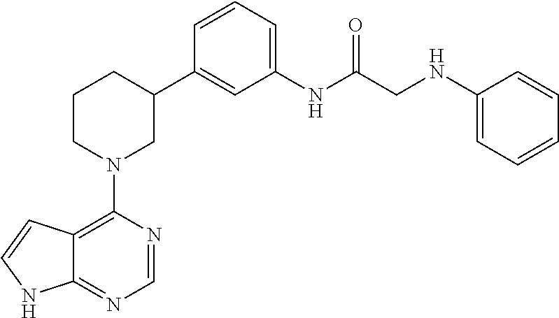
C12=C(N3CC(C4=CC(NC(CNC5=CC=CC=C5)=O)=CC=C4)CCC3)N=CN=C1NC=C2
